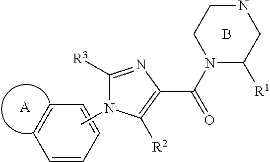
C1=CC=CC=C1.CN1C([R3])=NC(C(N2C([R1])CNCC2)=O)=C1[R2].B.[A]
